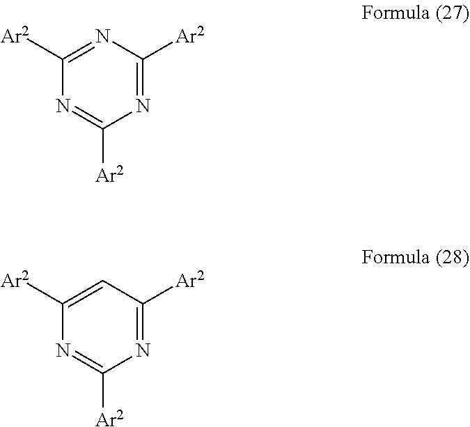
C1([Ar2])=NC([Ar2])=NC([Ar2])=N1.C1([Ar2])=CC([Ar2])=NC([Ar2])=N1
